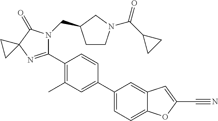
C12=CC(C3=CC(C)=C(C4=NC5(C(=O)N4CC4CCN(C(C6CC6)=O)C4)CC5)C=C3)=CC=C1OC(C#N)=C2
